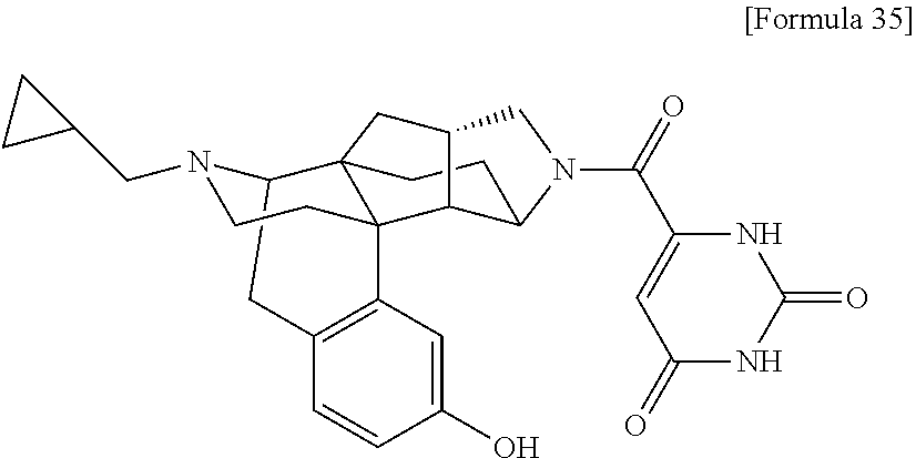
C12CC3=C(C=C(O)C=C3)C3(CCN1CC1CC1)C21CCC2C3C(C1)CN2C(=O)C1=CC(=O)NC(=O)N1
